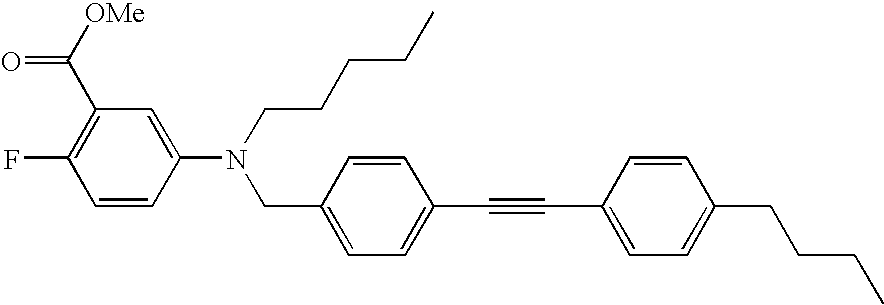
C(=O)(C1=C(F)C=CC(N(CC2=CC=C(C#CC3=CC=C(CCCC)C=C3)C=C2)CCCCC)=C1)[OMe]
